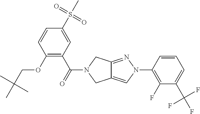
C1(S(C)(=O)=O)=CC(C(=O)N2CC3=CN(C4=C(F)C(C(F)(F)F)=CC=C4)N=C3C2)=C(OCC(C)(C)C)C=C1
